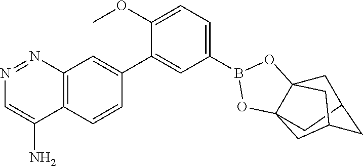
C12CC34OB(C5=CC=C(OC)C(C6=CC7=C(C=C6)C(N)=CN=N7)=C5)OC3(CC(C4)C1)C2
